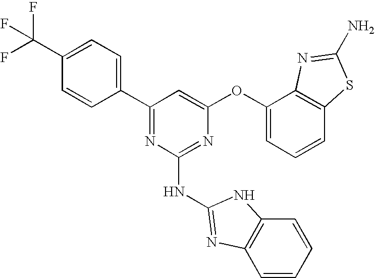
C1(C(F)(F)F)=CC=C(C2=NC(NC3=NC4=C(C=CC=C4)N3)=NC(OC3=CC=CC4=C3N=C(N)S4)=C2)C=C1
